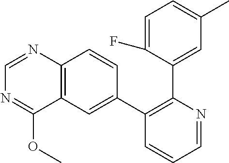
C1=C(F)C(C2=C(C3=CC4=C(C=C3)N=CN=C4OC)C=CC=N2)=CC(C)=C1
